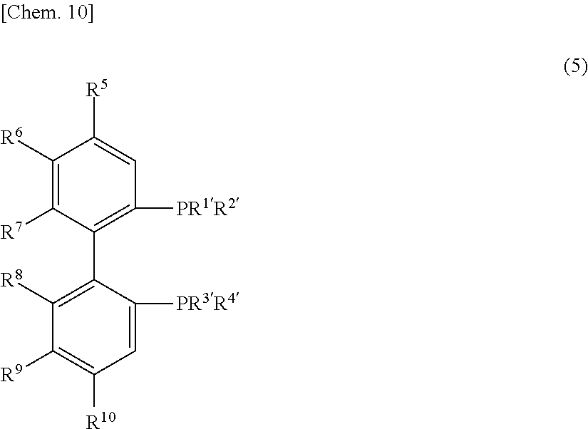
C1([R6])=C([R7])C(C2=C([R8])C([R9])=C([R10])C=C2[PR3R4])=C([PR1R2])C=C1[R5]
